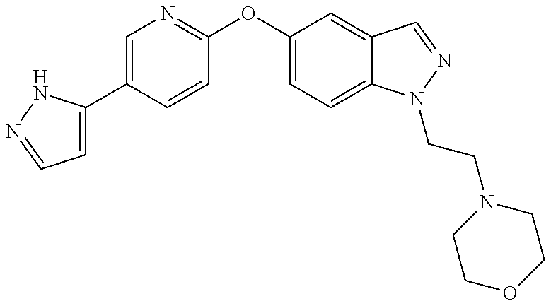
C1=C(C2=CN=C(OC3=CC=C4C(=C3)C=NN4CCN3CCOCC3)C=C2)NN=C1
